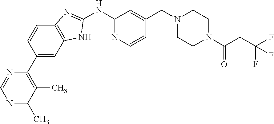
N1=C(C)C(C)=C(C2=CC3=C(C=C2)N=C(NC2=NC=CC(CN4CCN(C(CC(F)(F)F)=O)CC4)=C2)N3)N=C1
